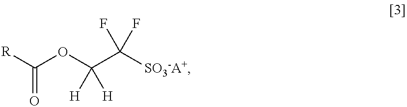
C(OC(C([SO3-A+])(F)F)([H])[H])([R])=O
